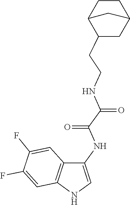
C(CNC(C(NC1=CNC2=C1C=C(F)C(F)=C2)=O)=O)C1CC2CCC1C2
